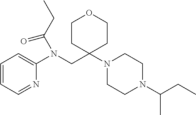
C1=CC=NC(N(CC2(N3CCN(C(CC)C)CC3)CCOCC2)C(CC)=O)=C1
